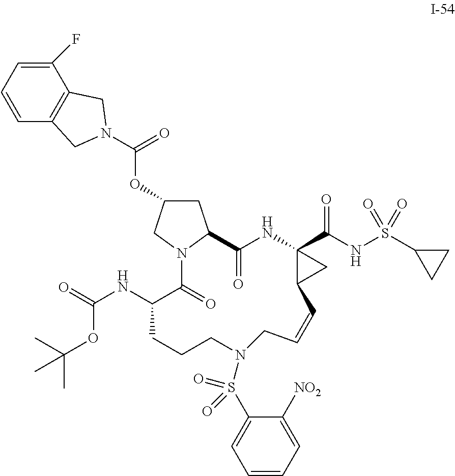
C1(F)=CC=CC2=C1CN(C(=O)OC1CC3C(=O)NC4(C(NS(C5CC5)(=O)=O)=O)C(C4)C=CCN(S(C4=CC=CC=C4[NO2])(=O)=O)CCCC(NC(=O)OC(C)(C)C)C(=O)N3C1)C2
